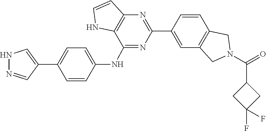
O=C(N1CC2=C(C=CC(C3=NC4=C(C(NC5=CC=C(C6=CNN=C6)C=C5)=N3)NC=C4)=C2)C1)C1CC(F)(F)C1
